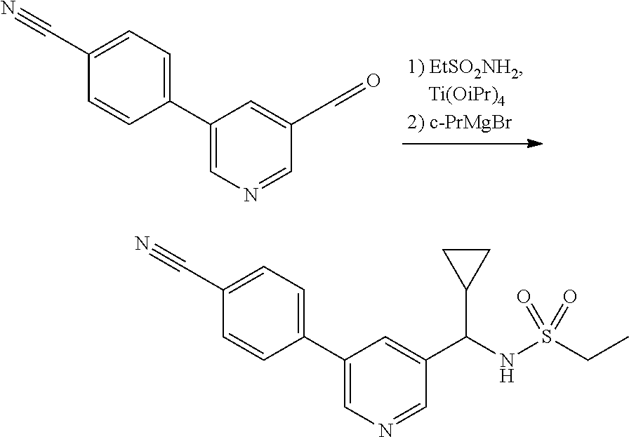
C1(C2=CC=C(C#N)C=C2)=CN=CC(C=O)=C1.C1(C2=CC=C(C#N)C=C2)=CN=CC(C(NS(CC)(=O)=O)C2CC2)=C1
